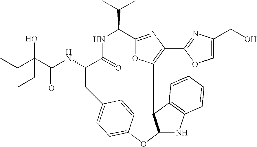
N(C1C(=O)NC(C(C)C)C2=NC(C3=NC(CO)=CO3)=C(O2)C23C4=CC(=CC=C4OC2NC2=C3C=CC=C2)C1)C(=O)C(CC)(O)CC
